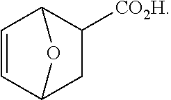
C1=CC2C([CO2H])CC1O2
